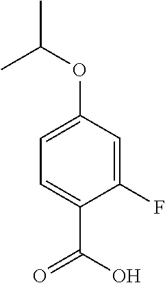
C1=C(C(O)=O)C(F)=CC(OC(C)C)=C1
